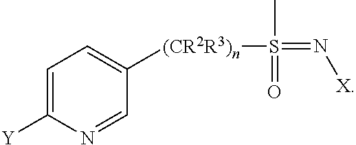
C1=C([Y])N=CC([(CR2R3)n]S(=N[X])(C)=O)=C1
